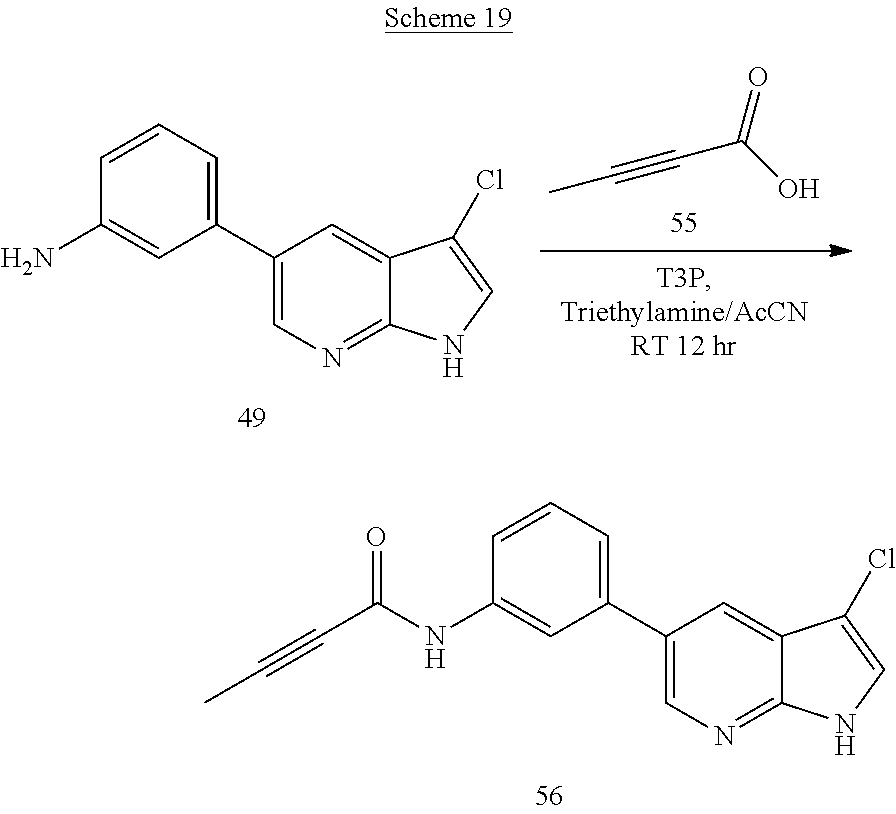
C1(C2=CC=CC(NC(C#CC)=O)=C2)=CN=C2C(=C1)C(Cl)=CN2.C(#CC(=O)O)C.C1(C2=CC=CC(N)=C2)=CN=C2C(=C1)C(Cl)=CN2
